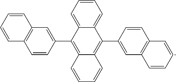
C1=CC(C2=C3C(=C(C4=CC5=C(C=C4)C=CC=C5)C4=CC=CC=C42)C=CC=C3)=CC2=C1C=CC=C2
